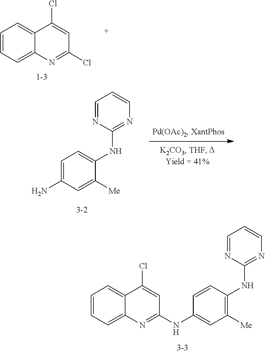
C1=CC=C2C(=C1)C(Cl)=CC(Cl)=N2.C1=C(N)C=C([Me])C(NC2=NC=CC=N2)=C1.C1=CC(NC2=NC=CC=N2)=C([Me])C=C1NC1=NC2=CC=CC=C2C(Cl)=C1
